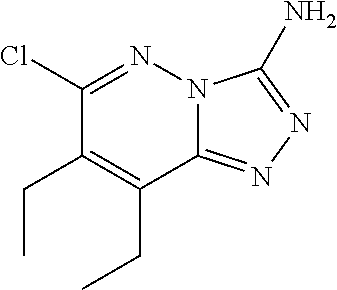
C1(Cl)=NN2C(=NN=C2N)C(CC)=C1CC
